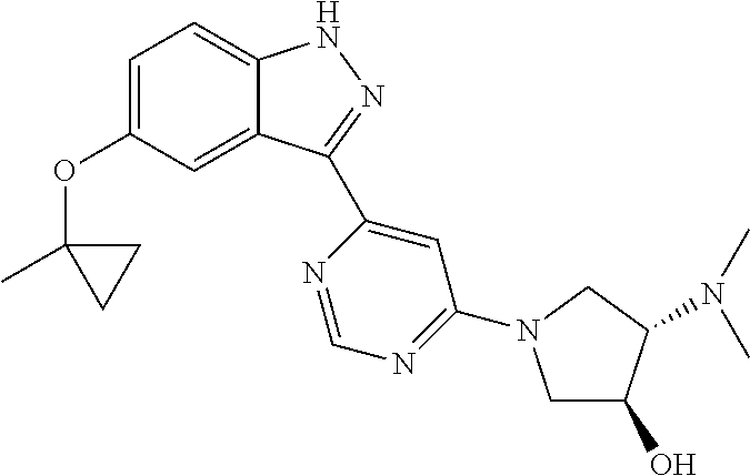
C1=C(OC2(C)CC2)C=C2C(=C1)NN=C2C1=CC(N2CC(O)C(N(C)C)C2)=NC=N1
